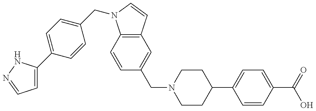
C1=C(C2=CC=C(CN3C4=C(C=C3)C=C(CN3CCC(C5=CC=C(C(=O)O)C=C5)CC3)C=C4)C=C2)NN=C1
